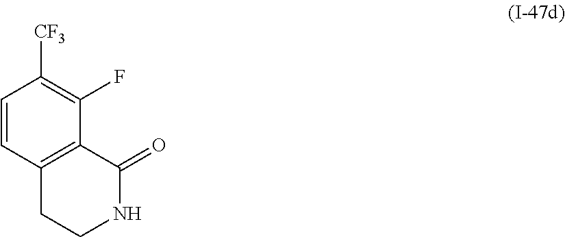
C1=CC2=C(C(F)=C1[CF3])C(=O)NCC2
